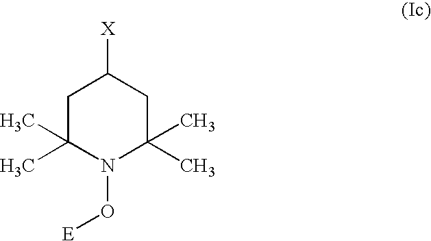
C1C(C)(C)N(O[E])C(C)(C)CC1[X]
